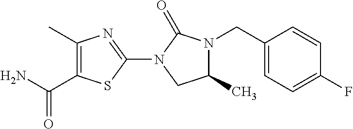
C1(C)N(CC2=CC=C(F)C=C2)C(=O)N(C2=NC(C)=C(C(=O)N)S2)C1
